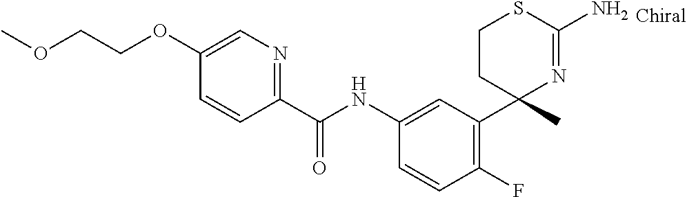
C1(NC(C2=NC=C(OCCOC)C=C2)=O)=CC(C2(C)N=C(N)SCC2)=C(F)C=C1
